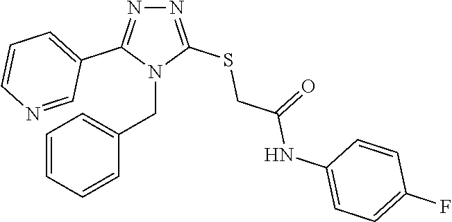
N1=C(SCC(NC2=CC=C(F)C=C2)=O)N(CC2=CC=CC=C2)C(C2=CC=CN=C2)=N1
